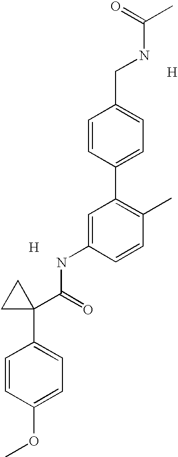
[H].C1=C(NC(=O)C2(C3=CC=C(OC)C=C3)CC2)C=CC(C)=C1C1=CC=C(CNC(C)=O)C=C1.[H]
